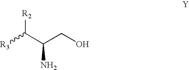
[R3]C(C(CO)N)[R2]
